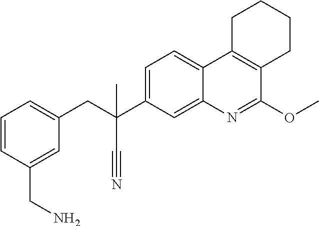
C1=CC(CN)=CC(CC(C2=CC=C3C(=C2)N=C(OC)C2=C3CCCC2)(C)C#N)=C1
